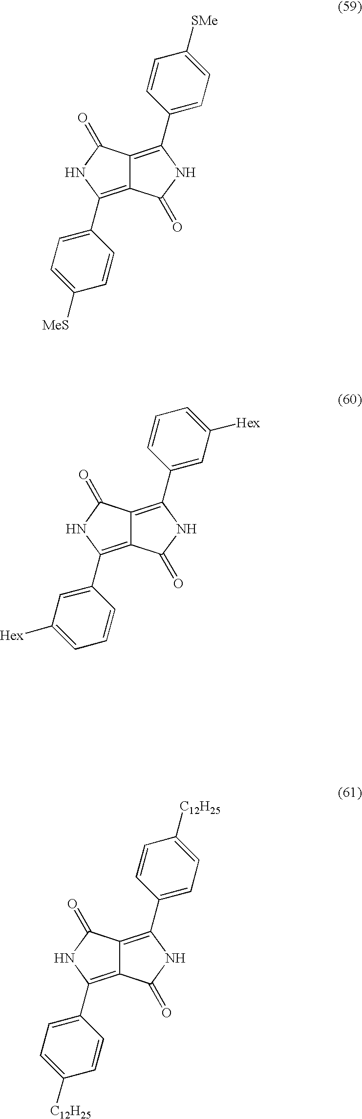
C1(C2=C3C(=C(C4=CC=C([MeS])C=C4)NC3=O)C(=O)N2)=CC=C([SMe])C=C1.C1(C2=C3C(=C(C4=CC([Hex])=CC=C4)NC3=O)C(=O)N2)=CC([Hex])=CC=C1.C1(C2=C3C(=C(C4=CC=C([C12H25])C=C4)NC3=O)C(=O)N2)=CC=C([C12H25])C=C1
